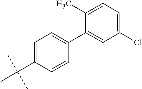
C1=C(C(C)(C)C)C=CC(C2=CC(Cl)=CC=C2C)=C1
